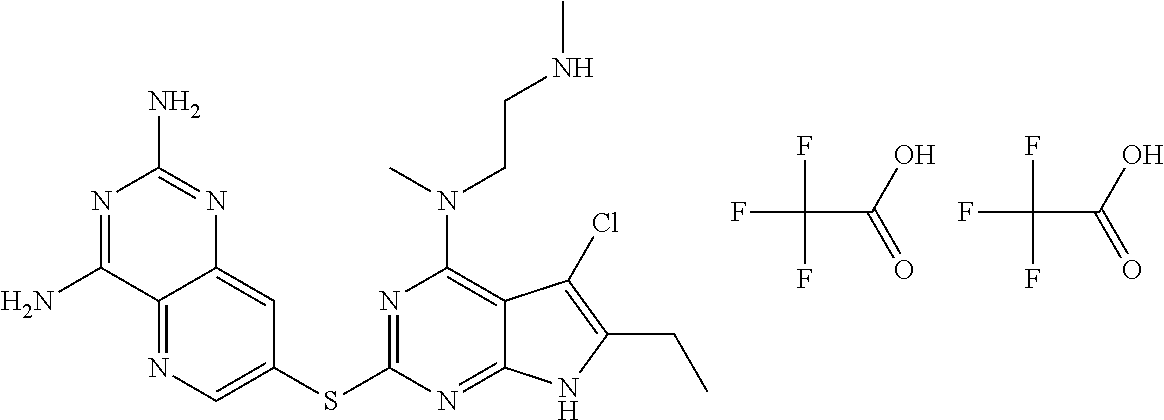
FC(C(O)=O)(F)F.C12=NC=C(SC3=NC(N(CCNC)C)=C4C(=N3)NC(CC)=C4Cl)C=C1N=C(N)N=C2N.FC(C(O)=O)(F)F
